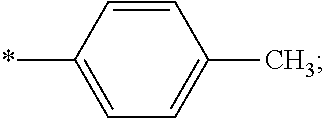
C1=CC(*)=CC=C1C
